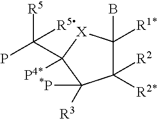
C1([R2])([R2*])C(B)([R1*])[X]C(C([R5])([R5])P)([P4*])C1([R3])[*P]
